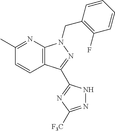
C1(C)=NC2=C(C=C1)C(C1=NC([F3C])=NN1)=NN2CC1=C(F)C=CC=C1
